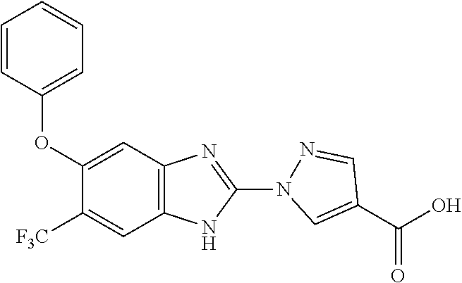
O(C1=CC2=C(C=C1[F3C])NC(N1N=CC(C(=O)O)=C1)=N2)C1=CC=CC=C1
